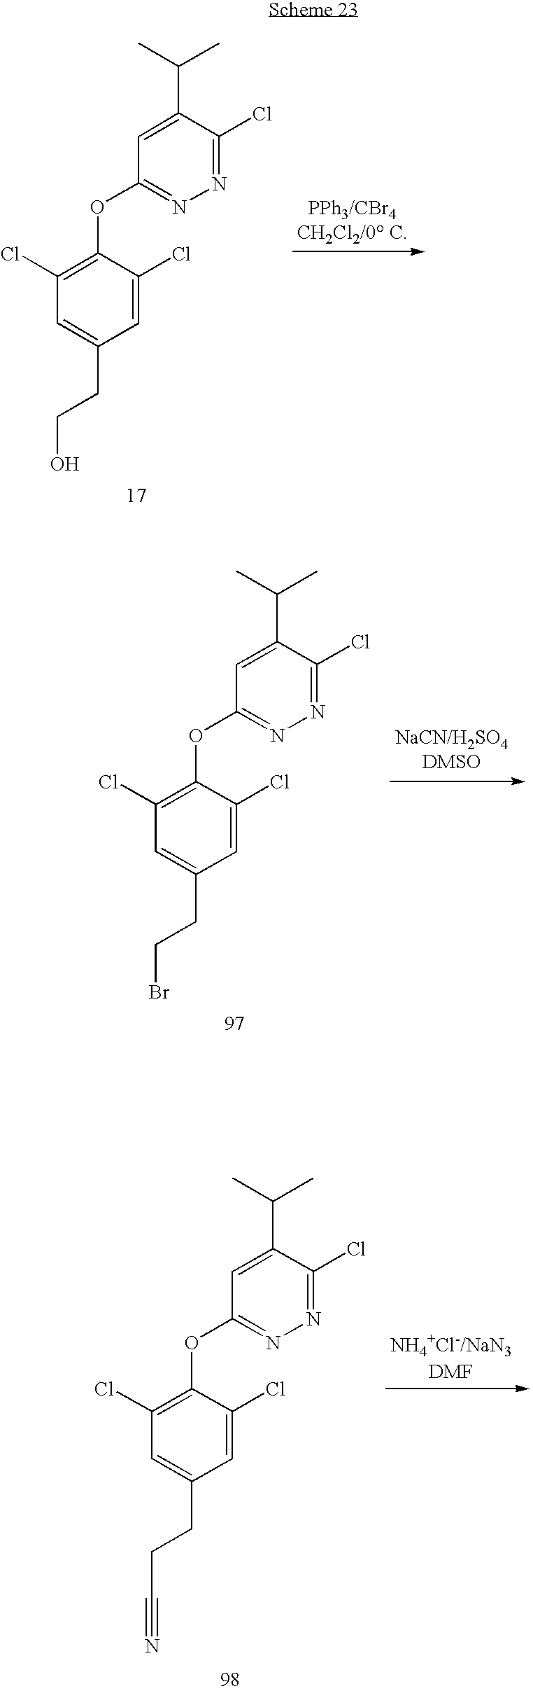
C1=C(C(C)C)C(Cl)=NN=C1OC1=C(Cl)C=C(CCBr)C=C1Cl.C1=C(C(C)C)C(Cl)=NN=C1OC1=C(Cl)C=C(CCO)C=C1Cl.C1=C(C(C)C)C(Cl)=NN=C1OC1=C(Cl)C=C(CCC#N)C=C1Cl
